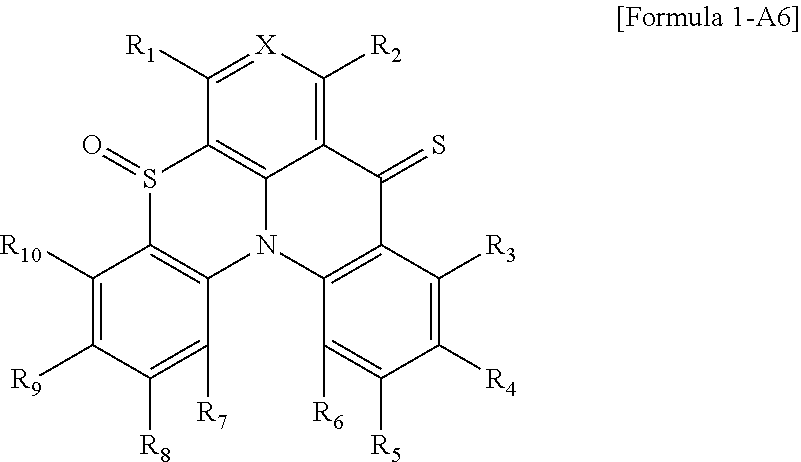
C1([R1])=[X]C([R2])=C2C3=C1S(=O)C1=C(N3C3=C(C2=S)C([R3])=C([R4])C([R5])=C3[R6])C([R7])=C([R8])C([R9])=C1[R10]
